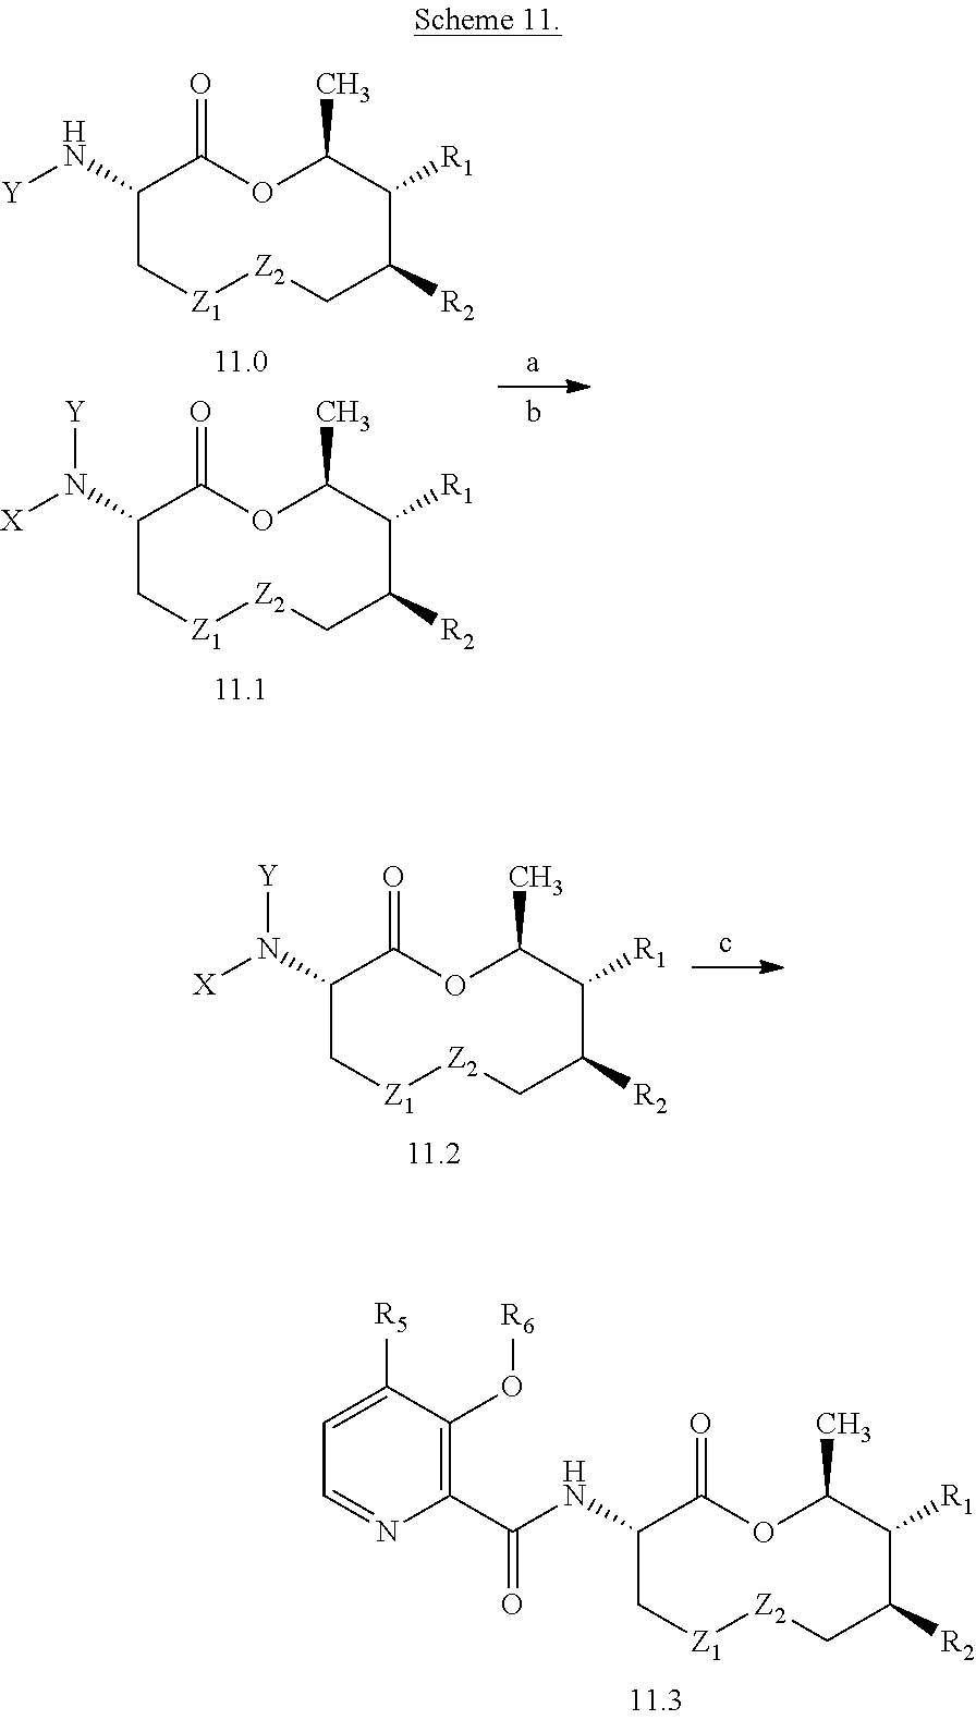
C1(N([X])[Y])C[Z1][Z2]CC([R2])C([R1])C(C)OC1=O.C1(N[Y])C[Z1][Z2]CC([R2])C([R1])C(C)OC1=O.C1(N([X])[Y])C[Z1][Z2]CC([R2])C([R1])C(C)OC1=O.C1(NC(=O)C2=C(O[R6])C([R5])=CC=N2)C[Z1][Z2]CC([R2])C([R1])C(C)OC1=O
